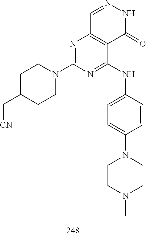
C1=NNC(=O)C2=C1N=C(N1CCC(C[CN])CC1)N=C2NC1=CC=C(N2CCN(C)CC2)C=C1
